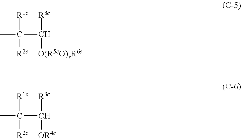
[R1c]C([R2c])(C([R3c])[O(R5cO)vR6c])C.[R1c]C([R2c])(C([R3c])[OR4c])C
